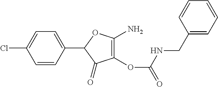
C1(=O)C(OC(=O)NCC2=CC=CC=C2)=C(N)OC1C1=CC=C(Cl)C=C1
